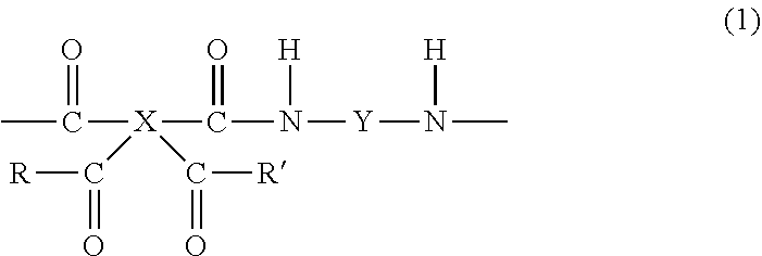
CC([X](C(N([Y]N(C)[H])[H])=O)(C(=O)[R])C(=O)[R])=O
